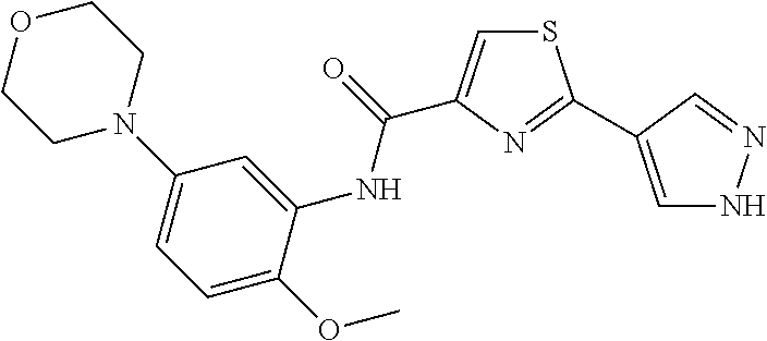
C1=C(OC)C(NC(=O)C2=CSC(C3=CNN=C3)=N2)=CC(N2CCOCC2)=C1
